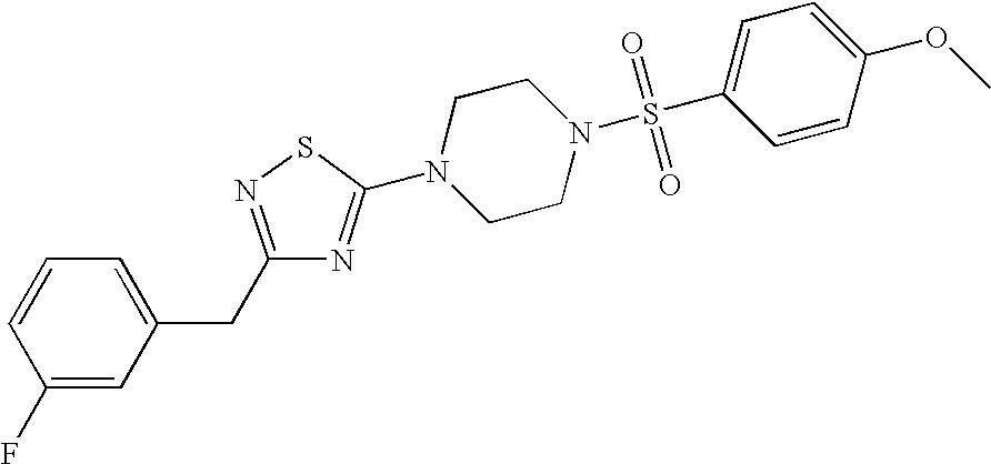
C1(F)=CC(CC2=NSC(N3CCN(S(C4=CC=C(OC)C=C4)(=O)=O)CC3)=N2)=CC=C1
